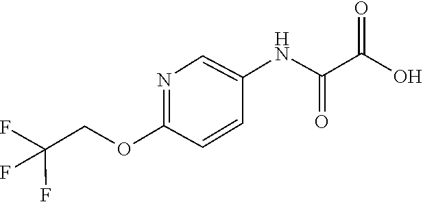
C1(NC(=O)C(=O)O)=CN=C(OCC(F)(F)F)C=C1
